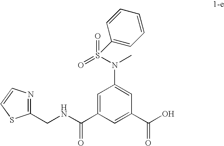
C1=C(C(NCC2=NC=CS2)=O)C=C(C(O)=O)C=C1N(S(=O)(=O)C1=CC=CC=C1)C
